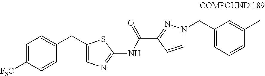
C1(CC2=CC=C([F3C])C=C2)=CN=C(NC(C2=NN(CC3=CC=CC(C)=C3)C=C2)=O)S1
